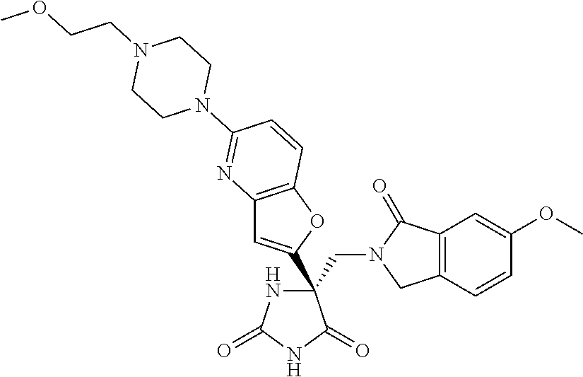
C(C1(C2=CC3=C(O2)C=CC(N2CCN(CCOC)CC2)=N3)NC(=O)NC1=O)N1CC2=C(C1=O)C=C(OC)C=C2
